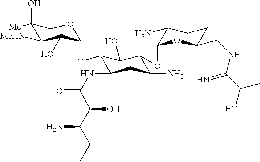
C1(O)([Me])C([MeHN])C(O)C(OC2C(NC(=O)C(C(CC)N)O)CC(N)C(OC3OC(CNC(C(O)C)=N)CCC3N)C2O)OC1
